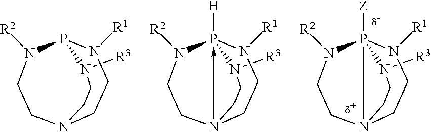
[R3]N1P23([Z])N([R1])CCN2(CCN3[R2])CC1.[R3]N1P2N([R1])CCN(CCN2[R2])CC1.[R3]N1P23([H])-N(CCN2[R1])(CCN3[R2])CC1
